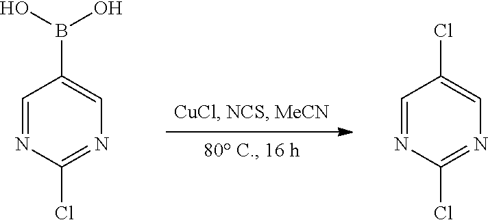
C1=NC(Cl)=NC=C1B(O)O.C1=NC(Cl)=NC=C1Cl
